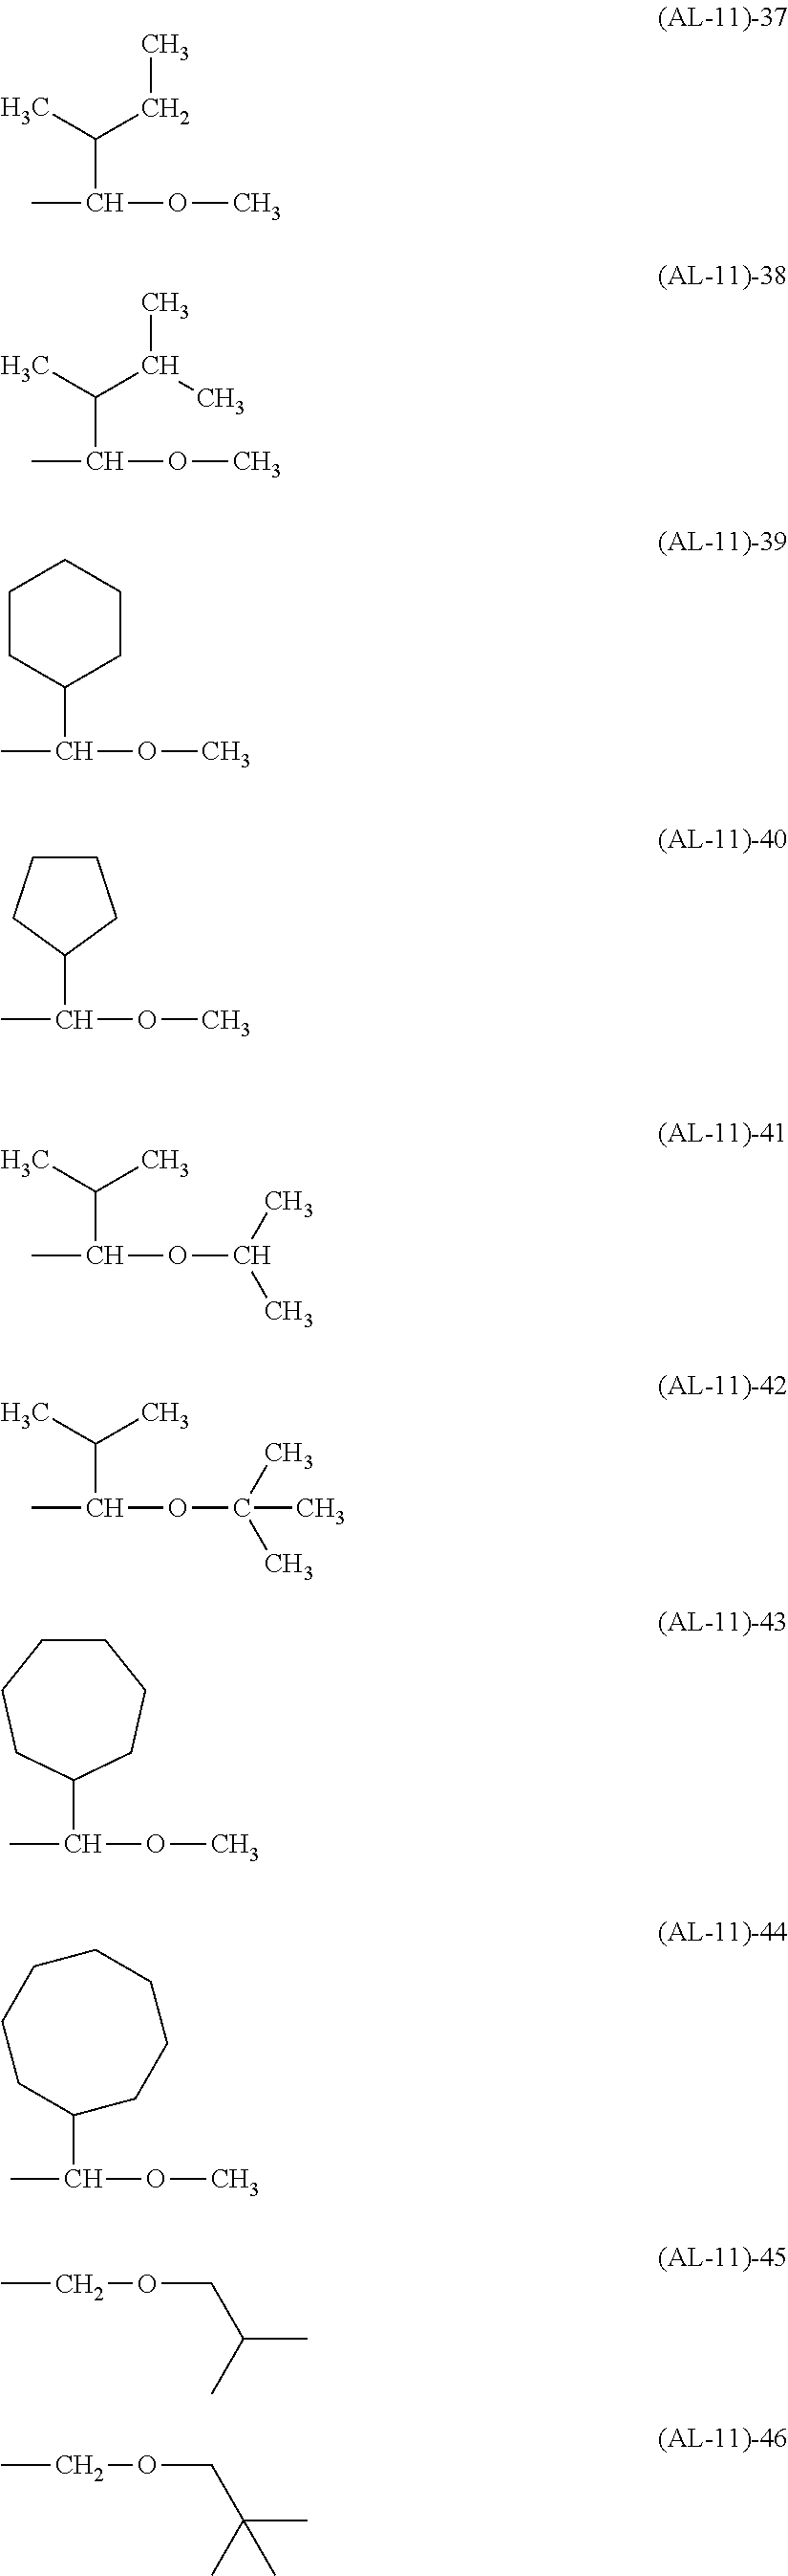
CC(OC)C(C)CC.CC(OC)C(C)C(C)C.CC(OC)C1CCCCC1.CC(OC)C1CCCC1.CC(OC(C)C)C(C)C.CC(OC(C)(C)C)C(C)C.CC(OC)C1CCCCCC1.CC(OC)C1CCCCCCC1.CCOCC(C)C.CCOCC(C)(C)C
